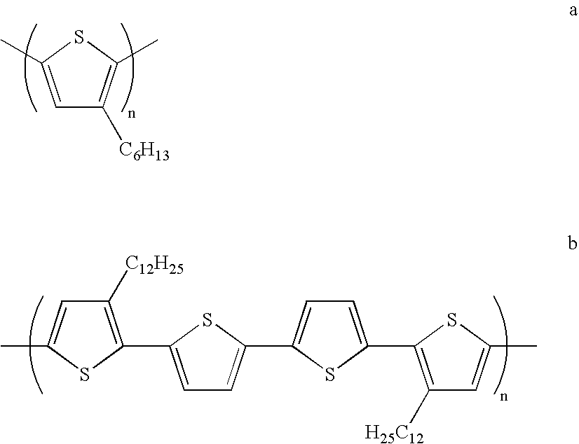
C1=C(C)SC(C)=C1[C6H13].C1([C12H25])=C(C2=CC=C(C3=CC=C(C4=C([H25C12])C=C(C)S4)S3)S2)SC(C)=C1
